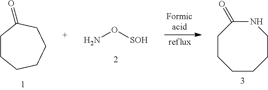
C1CCCCCC1=O.NO[SOH].C1CCCNC(=O)CC1
